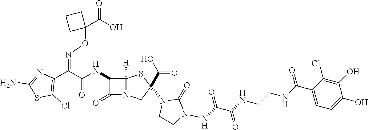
C(=O)(NC1C(=O)N2C1([H])SC(N1CCN(NC(C(NCCNC(C3=CC=C(O)C(O)=C3Cl)=O)=O)=O)C1=O)(C(O)=O)C2)C(C1=C(Cl)SC(N)=N1)=NOC1(C(O)=O)CCC1
